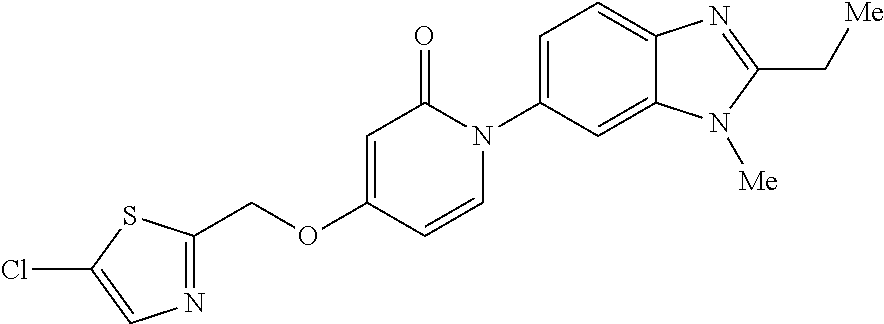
C(OC1=CC(=O)N(C2=CC=C3C(=C2)N([Me])C(C[Me])=N3)C=C1)C1=NC=C(Cl)S1
